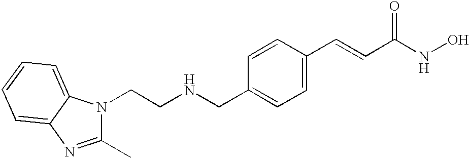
C1(C)=NC2=CC=CC=C2N1CCNCC1=CC=C(C=CC(NO)=O)C=C1
